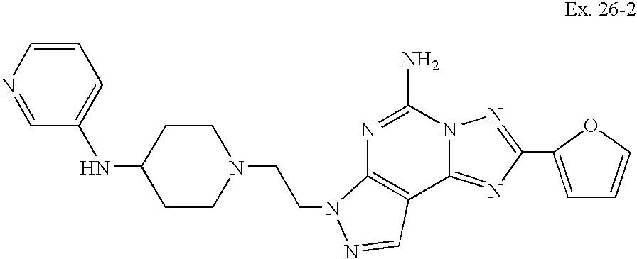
C1=NC=CC=C1NC1CCN(CCN2C3=C(C4=NC(C5=CC=CO5)=NN4C(N)=N3)C=N2)CC1
